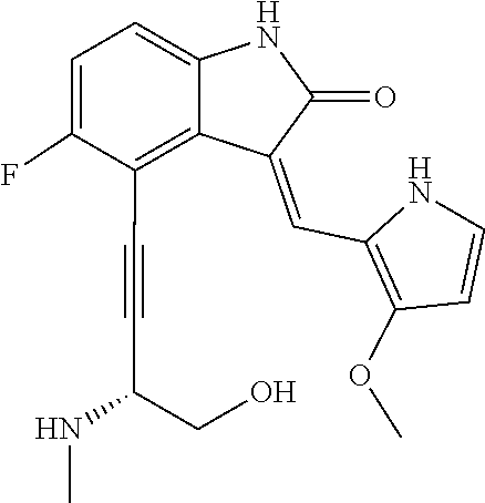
O(C)C1=C(C=C2C3=C(C#CC(NC)CO)C(F)=CC=C3NC2=O)NC=C1
